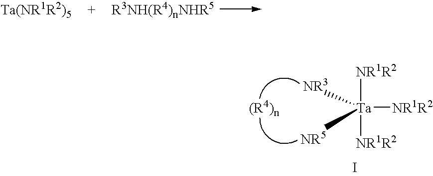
[NR1R2][Ta]([NR1R2])([NR1R2])([NR5])[NR3].I
